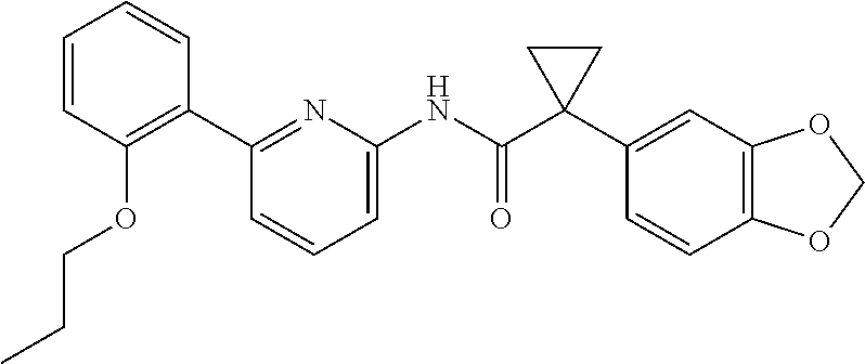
C1(C2=C(OCCC)C=CC=C2)=NC(NC(C2(C3=CC4=C(C=C3)OCO4)CC2)=O)=CC=C1
